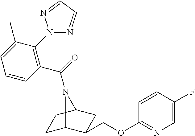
C1C2C(COC3=NC=C(F)C=C3)CC(C1)N2C(=O)C1=C(N2N=CC=N2)C(C)=CC=C1
